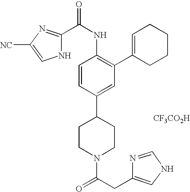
C1(C(NC2=C(C3=CCCCC3)C=C(C3CCN(C(CC4=CNC=N4)=O)CC3)C=C2)=O)=NC([NC])=CN1.[CF3CO2H]
